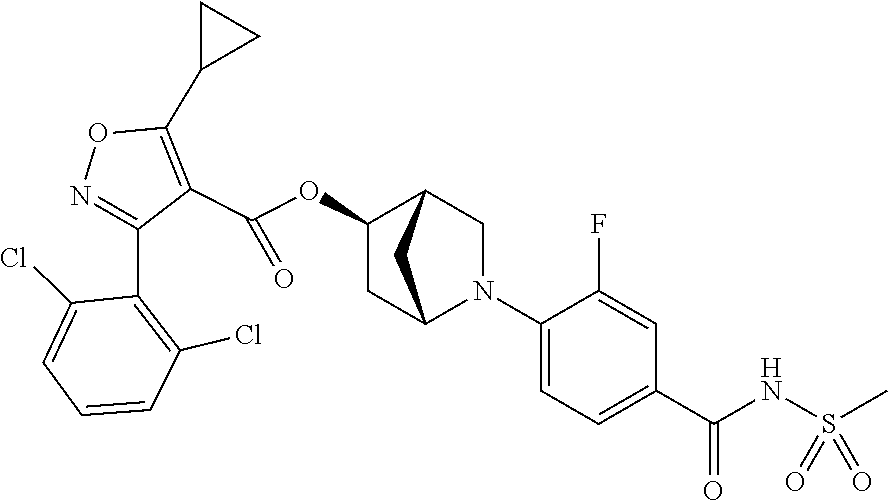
N1=C(C2=C(Cl)C=CC=C2Cl)C(C(OC2CC3N(C4=CC=C(C(NS(C)(=O)=O)=O)C=C4F)CC2C3)=O)=C(C2CC2)O1
